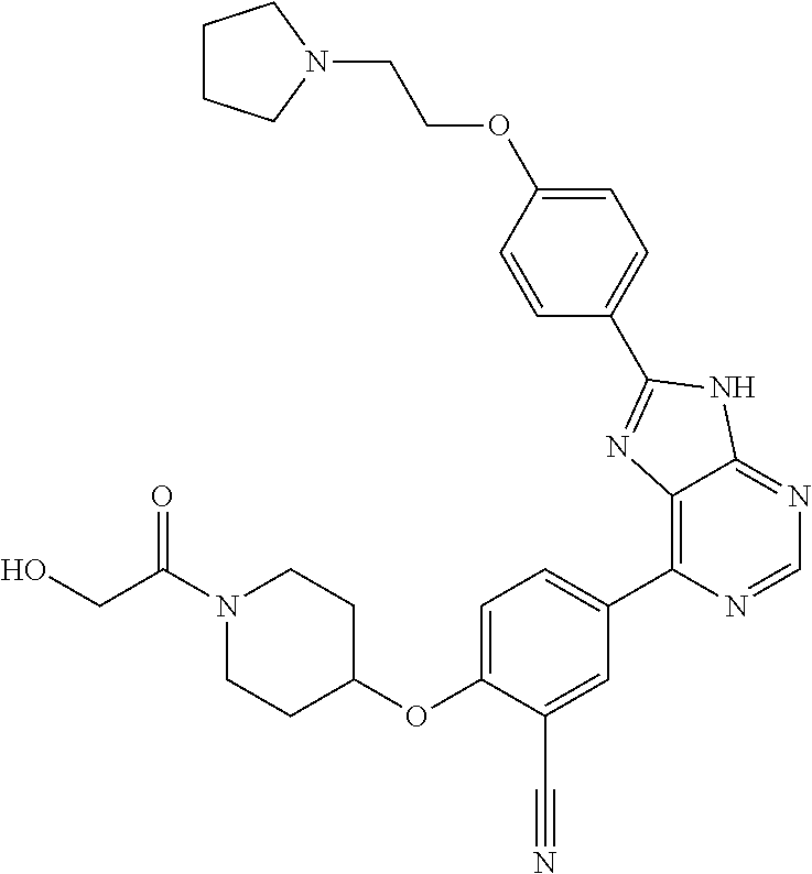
C1=C(OC2CCN(C(CO)=O)CC2)C(C#N)=CC(C2=C3C(=NC=N2)NC(C2=CC=C(OCCN4CCCC4)C=C2)=N3)=C1
